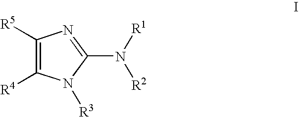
C1([R5])=C([R4])N([R3])C(N([R1])[R2])=N1
